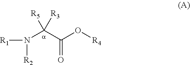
[R1]N([R2])C(C(O[R4])=O)([R3])[R5]
